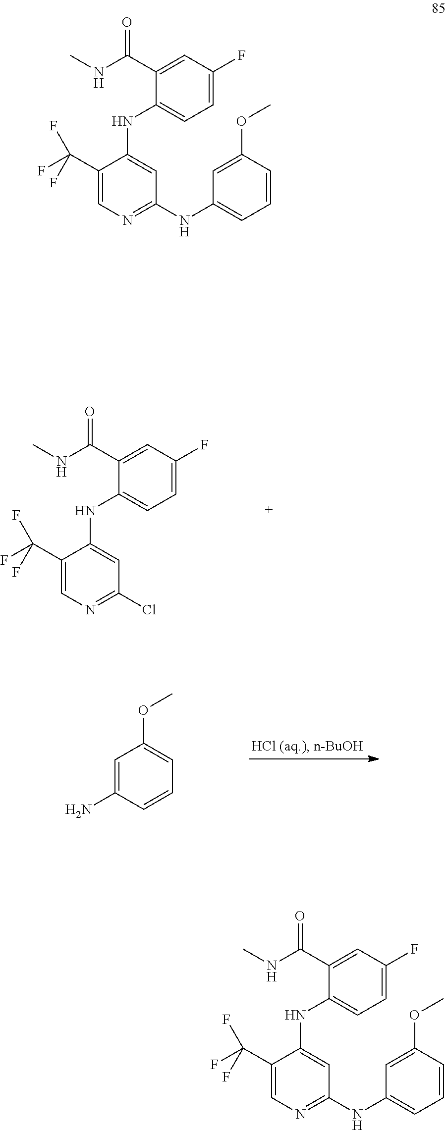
C1(C(NC)=O)=CC(F)=CC=C1NC1=CC(Cl)=NC=C1C(F)(F)F.C1=C(N)C=CC=C1OC.C1(C(NC)=O)=CC(F)=CC=C1NC1=CC(NC2=CC=CC(OC)=C2)=NC=C1C(F)(F)F.C1(C(NC)=O)=CC(F)=CC=C1NC1=CC(NC2=CC=CC(OC)=C2)=NC=C1C(F)(F)F
